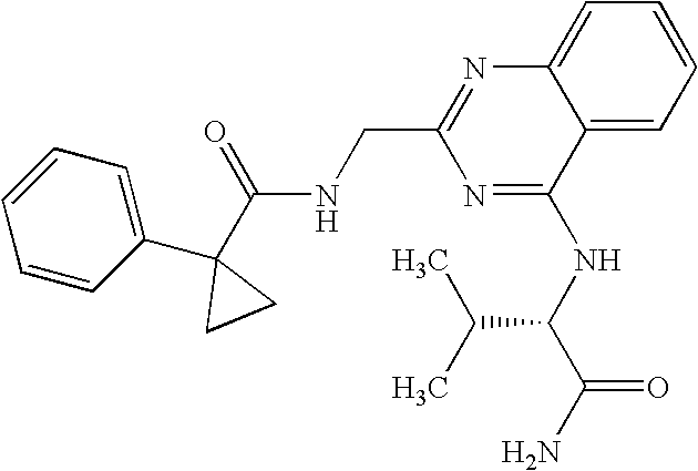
C12=CC=CC=C1N=C(CNC(=O)C1(C3=CC=CC=C3)CC1)N=C2NC(C(C)C)C(=O)N
